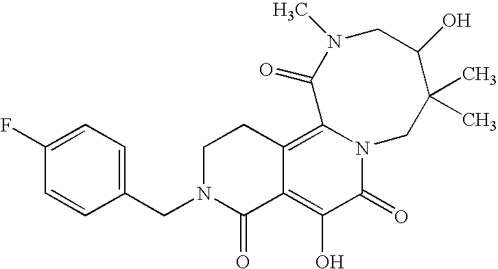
C1(CN2C(=O)C3=C(O)C(=O)N4C(=C3CC2)C(=O)N(C)CC(O)C(C)(C)C4)=CC=C(F)C=C1
